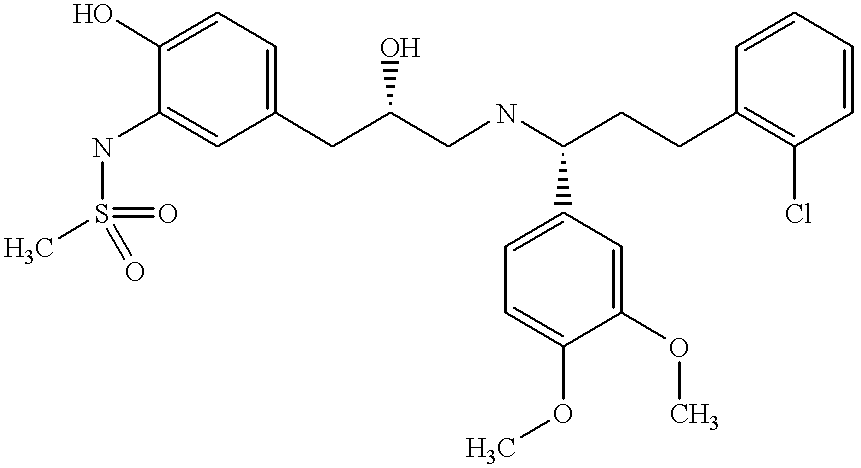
C1(O)=CC=C(CC(CNC(CCC2=C(Cl)C=CC=C2)C2=CC=C(OC)C(OC)=C2)O)C=C1NS(=O)(=O)C
